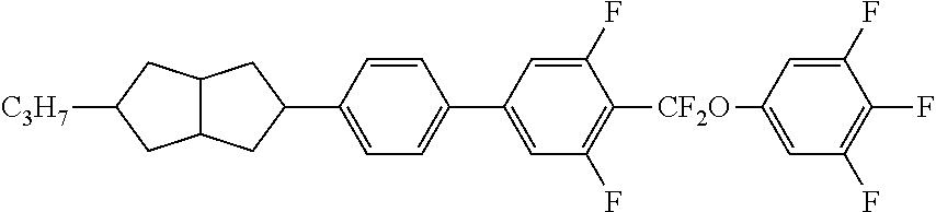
C1(C2=CC=C(C3=CC(F)=C([CF2O]C4=CC(F)=C(F)C(F)=C4)C(F)=C3)C=C2)CC2C(C1)CC([C3H7])C2
